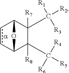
c1cC2OC1C([R7])(C([R2])([R1])[R3])C2([R8])C([R5])([R4])[R6]
